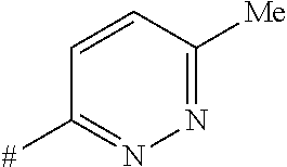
C1=CC([Me])=NN=C1[#]
